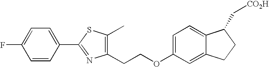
C1(CCOC2=CC=C3C(=C2)CCC3C[CO2H])=C(C)SC(C2=CC=C(F)C=C2)=N1
